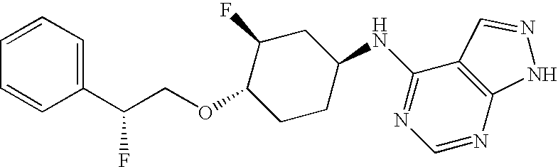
C1=CC=C(C(F)COC2CCC(NC3=NC=NC4=C3C=NN4)CC2F)C=C1
